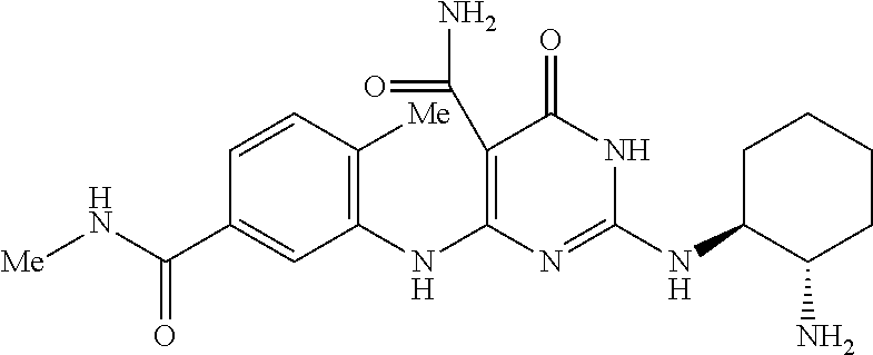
C1(C(N)=O)=C(NC2=C([Me])C=CC(C(N[Me])=O)=C2)N=C(NC2C(N)CCCC2)NC1=O
